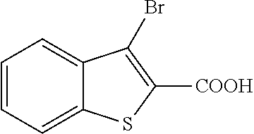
C1=CC=C2C(=C1)C(Br)=C([COOH])S2
